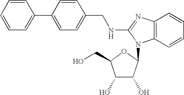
C1=CC=CC=C1C1=CC=C(CNC2=NC3=C(C=CC=C3)N2C2C(O)C(O)C(CO)O2)C=C1
